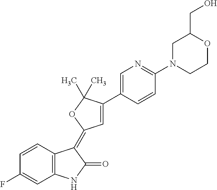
C1=CC2=C(C=C1F)NC(=O)C2=C1C=C(C2=CN=C(N3CCOC(CO)C3)C=C2)C(C)(C)O1
